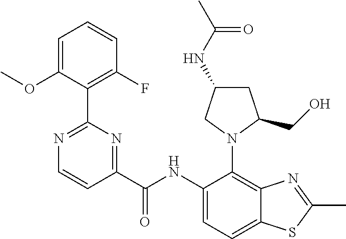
C1C(NC(C)=O)CN(C2=C3C(=CC=C2NC(C2=NC(C4=C(F)C=CC=C4OC)=NC=C2)=O)SC(C)=N3)C1CO
